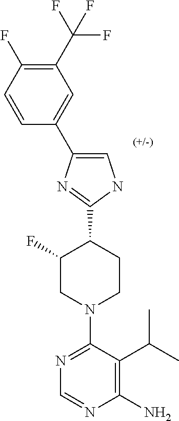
C1(C(F)(F)F)=C(F)C=CC(C2=CNC(C3C(F)CN(C4=NC=NC(N)=C4C(C)C)CC3)=N2)=C1
